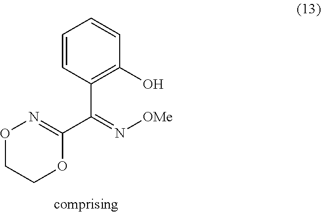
C1=CC(C(C2=NOCCO2)=N[OMe])=C(O)C=C1
